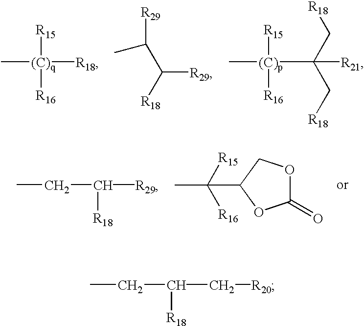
C(C([R18])C[R20])C.C([R29])(C([R29])[R18])C.[(C)p](C(C[R18])(C[R18])[R21])(C)([R15])[R16].[(C)q]([R15])([R16])([R18])C.C1(=O)OCC(C([R15])([R16])C)O1.C(C([R18])[R29])C
